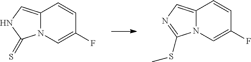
C12=CN=C(SC)N1C=C(F)C=C2.C12=CNC(=S)N1C=C(F)C=C2
